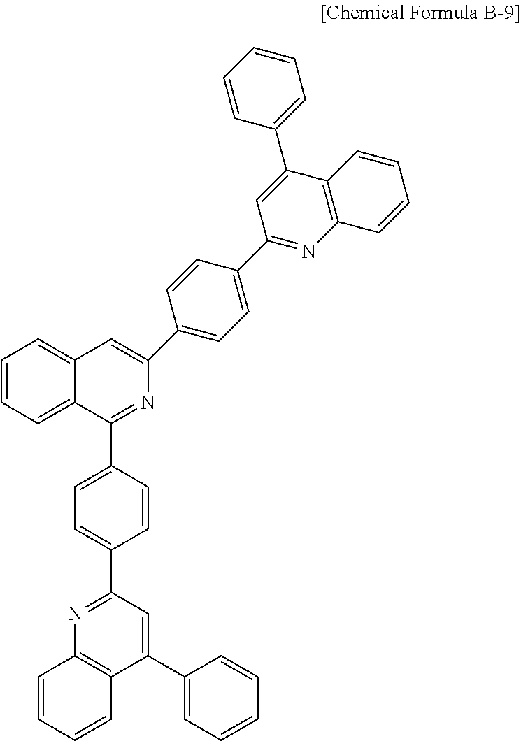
C1=CC=C2C(=C1)C=C(C1=CC=C(C3=NC4=C(C(C5=CC=CC=C5)=C3)C=CC=C4)C=C1)N=C2C1=CC=C(C2=NC3=C(C(C4=CC=CC=C4)=C2)C=CC=C3)C=C1
